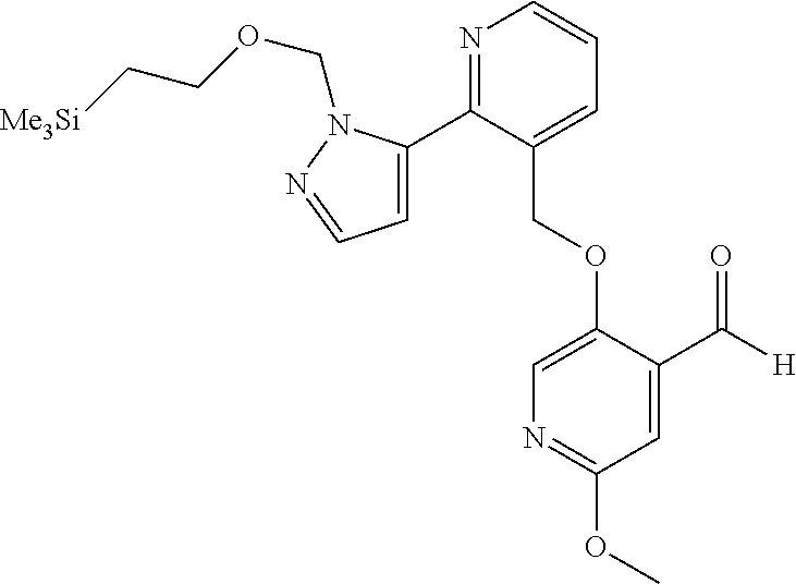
C(OC1=CN=C(OC)C=C1C([H])=O)C1=CC=CN=C1C1=CC=NN1COCC[Me3Si]
